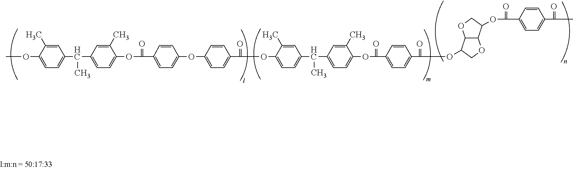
C1=C(C)C(OC)=CC=C1C(C1=CC=C(OC(C2=CC=C(OC3=CC=C(C(=O)OC4=CC=C(C(C5=CC=C(OC(=O)C6=CC=C(C(=O)OC7C8C(C(OC(=O)C9=CC=C(C(=O)C)C=C9)CO8)OC7)C=C6)C(C)=C5)C)C=C4C)C=C3)C=C2)=O)C(C)=C1)C
